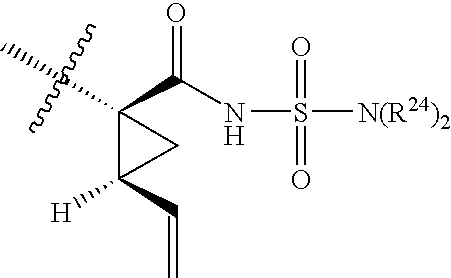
C(NS([N(R24)2])(=O)=O)(=O)C1(C)C(C=C)([H])C1
